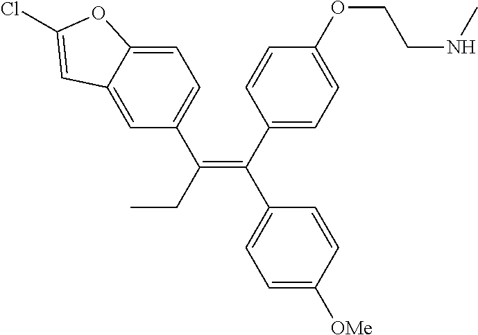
C(=C(CC)C1=CC=C2C(=C1)C=C(Cl)O2)(C1=CC=C(OCCNC)C=C1)C1=CC=C([OMe])C=C1
